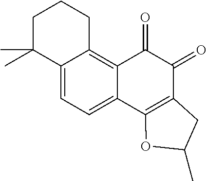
C12=CC=C3C(=C1CCCC2(C)C)C(=O)C(=O)C1=C3OC(C)C1
